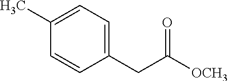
CC1=CC=C(CC([OCH3])=O)C=C1
